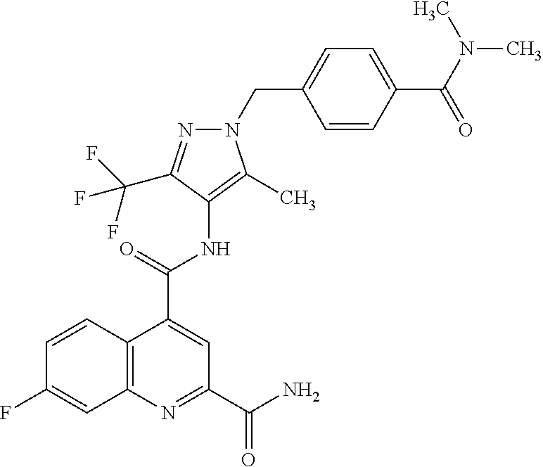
N1=C(C(F)(F)F)C(NC(C2=CC(C(N)=O)=NC3=C2C=CC(F)=C3)=O)=C(C)N1CC1=CC=C(C(N(C)C)=O)C=C1
